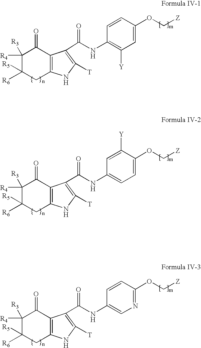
C12=C(NC([T])=C1C(=O)NC1=C([Y])C=C(OC[Z])C=C1)CC([R5])([R6])C([R4])([R3])C2=O.C12=C(NC([T])=C1C(=O)NC1=CC=C(OC[Z])C([Y])=C1)CC([R5])([R6])C([R4])([R3])C2=O.C12=C(NC([T])=C1C(=O)NC1=CN=C(OC[Z])C=C1)CC([R5])([R6])C([R4])([R3])C2=O
